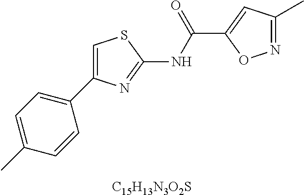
C1=C(C)C=CC(C2=CSC(NC(C3=CC(C)=NO3)=O)=N2)=C1.[C15H13N3O2S]
